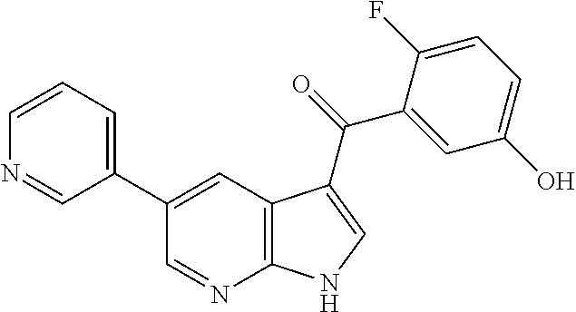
C1(C2=CC=CN=C2)=CC2=C(N=C1)NC=C2C(=O)C1=CC(O)=CC=C1F
